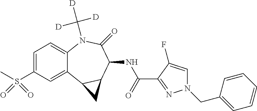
C1=C(S(C)(=O)=O)C=C2C(=C1)N(C([D])([D])[D])C(=O)C(NC(C1=NN(CC3=CC=CC=C3)C=C1F)=O)C1C2C1
